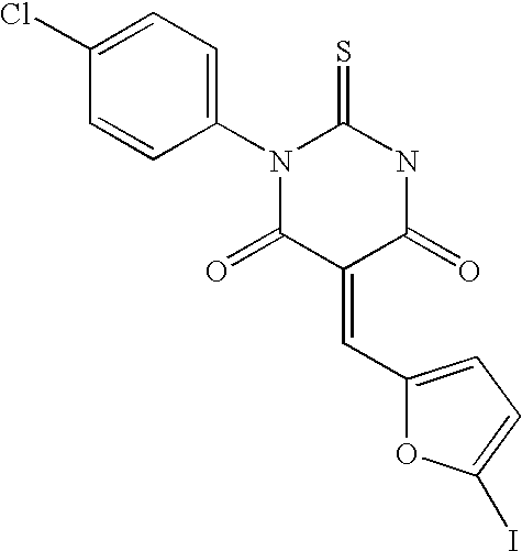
ClC1=CC=C(N2C(=S)NC(=O)C(=CC3=CC=C(I)O3)C2=O)C=C1
